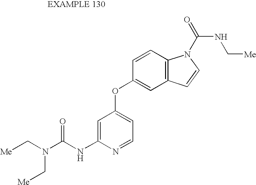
C1=C(NC(N(C[Me])C[Me])=O)N=CC=C1OC1=CC2=C(C=C1)N(C(=O)NC[Me])C=C2
